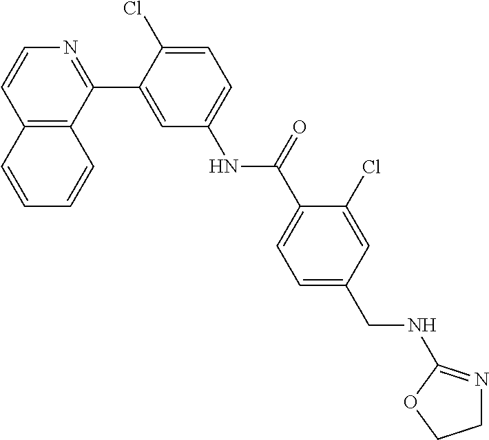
C12=C(C(C3=CC(NC(C4=CC=C(CNC5=NCCO5)C=C4Cl)=O)=CC=C3Cl)=NC=C1)C=CC=C2
